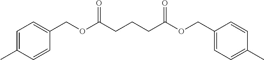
C1=C(C)C=CC(COC(=O)CCCC(=O)OCC2=CC=C(C)C=C2)=C1
